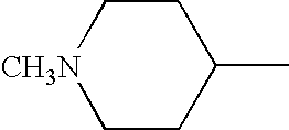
C1CC(C)CC[CH3N]1
